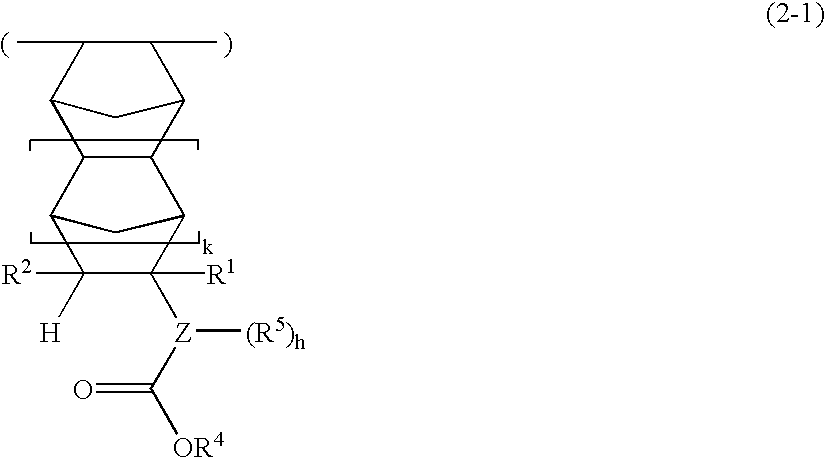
C12C3C(C(C(C)C1C)C2)C1C([Z](C(=O)[OR4])[(R5)h])([R1])C([H])([R2])C3C1
